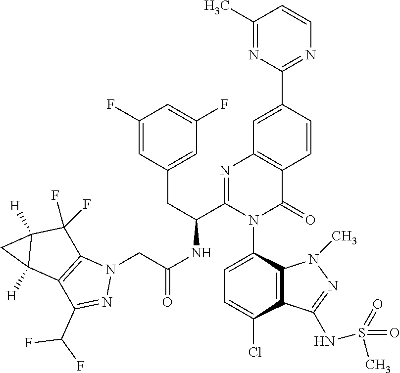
C1(C)=NC(C2=CC3=C(C=C2)C(=O)N(C2=CC=C(Cl)C4=C2N(C)N=C4NS(=O)(=O)C)C(C(CC2=CC(F)=CC(F)=C2)NC(=O)CN2C4=C(C(C(F)F)=N2)C2([H])C([H])(C4(F)F)C2)=N3)=NC=C1
